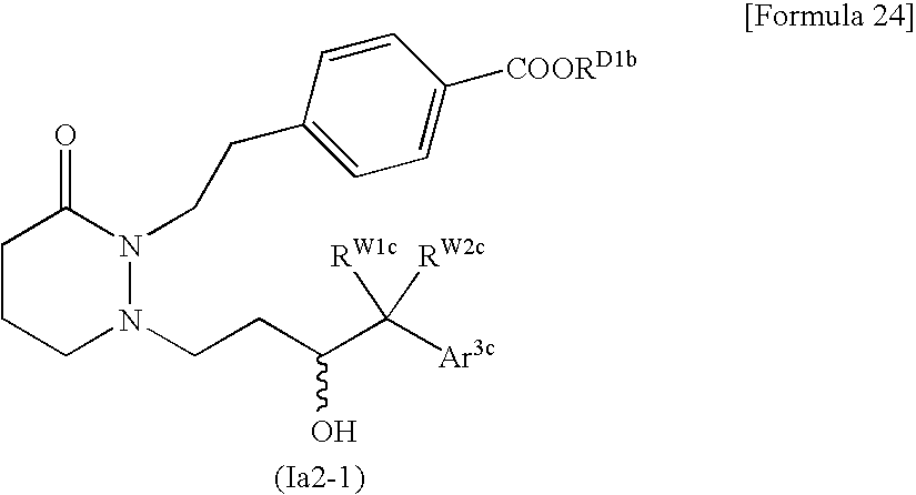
C1CCN(CCC(C([Ar3c])([RW1c])[RW2c])O)N(CCC2=CC=C([COORD1b])C=C2)C1=O
